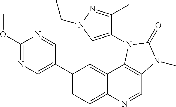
N1=C(OC)N=CC(C2=CC=C3C(=C2)C2=C(C=N3)N(C)C(=O)N2C2=CN(CC)N=C2C)=C1
